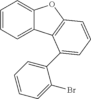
C12=CC=CC=C1C1=C(O2)C=CC=C1C1=CC=CC=C1Br
